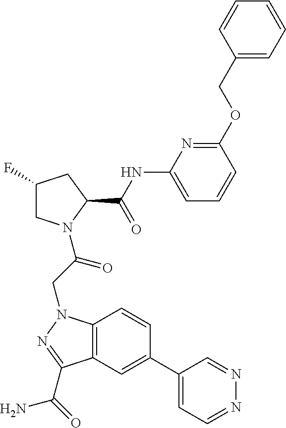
C1(F)CN(C(CN2C3=C(C=C(C4=CC=NN=C4)C=C3)C(C(N)=O)=N2)=O)C(C(NC2=CC=CC(OCC3=CC=CC=C3)=N2)=O)C1
